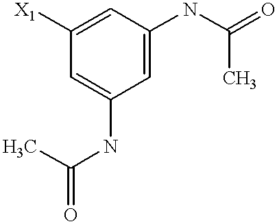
C1=C(NC(=O)C)C=C(NC(=O)C)C=C1[X1]
